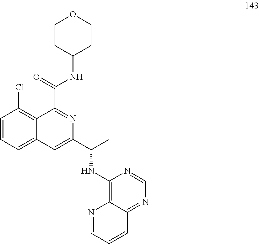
C1=CC=C2C(=C1Cl)C(C(NC1CCOCC1)=O)=NC(C(C)NC1=C3C(=NC=N1)C=CC=N3)=C2
